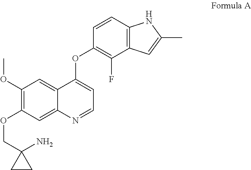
C1(OC)=C(OCC2(N)CC2)C=C2C(=C1)C(OC1=C(F)C3=C(C=C1)NC(C)=C3)=CC=N2
